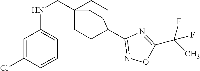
C1=C(Cl)C=CC=C1NCC12CCC(C3=NOC(C(C)(F)F)=N3)(CC1)CC2
